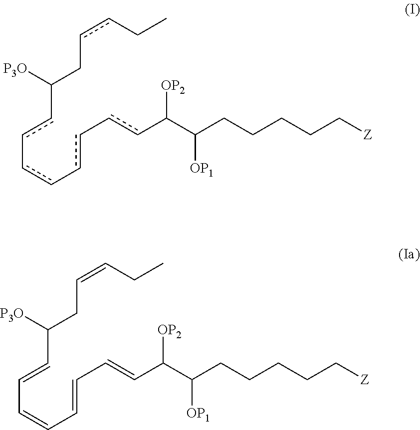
C(cc-cc-cc-ccC(C(CCCCC[Z])[OP1])[OP2])([P3O])CccCC.C(C=CC=CC=CC=CC(C(CCCCC[Z])[OP1])[OP2])([P3O])CC=CCC
